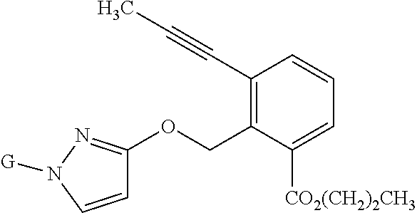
C1=CN([G])N=C1OCC1=C(C#CC)C=CC=C1[CO2(CH2)2CH3]
